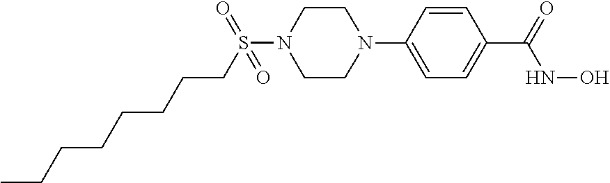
C1(C(NO)=O)=CC=C(N2CCN(S(CCCCCCCC)(=O)=O)CC2)C=C1
